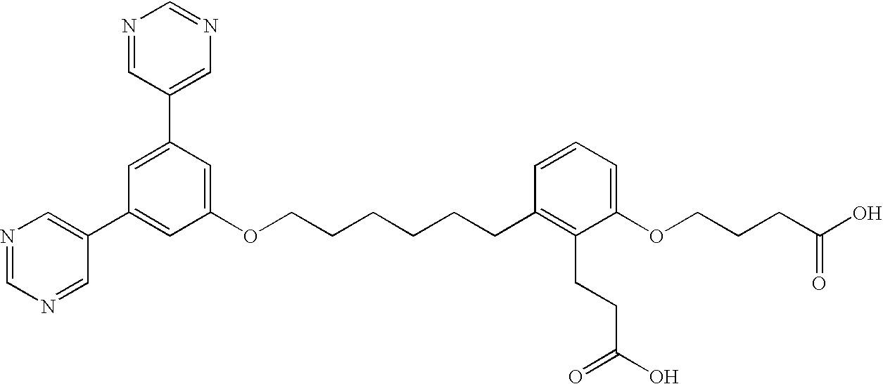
C1=C(C2=CN=CN=C2)C=C(OCCCCCCC2=C(CCC(O)=O)C(OCCCC(O)=O)=CC=C2)C=C1C1=CN=CN=C1
